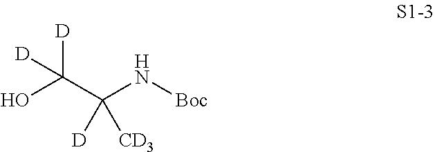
OC(C(N[Boc])([CD3])[D])([D])[D]
